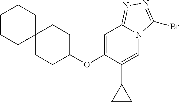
C1CCC2(CC1)CCC(OC1=CC3=NN=C(Br)N3C=C1C1CC1)CC2
